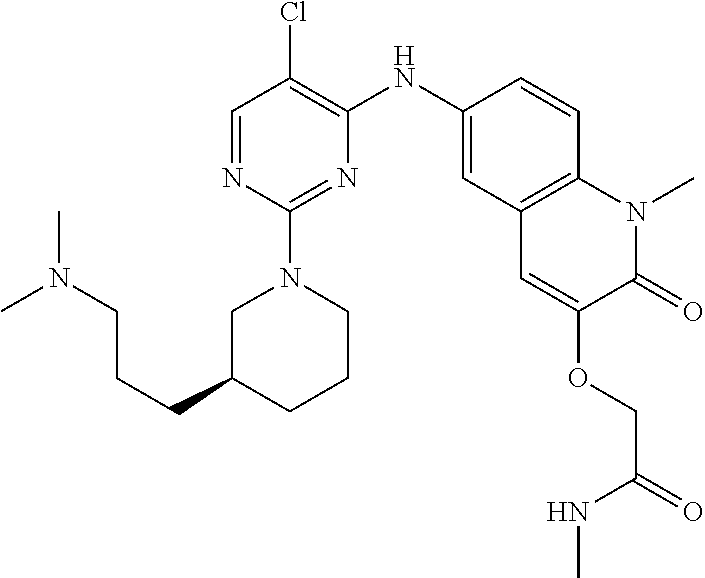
C1=NC(N2CC(CCCN(C)C)CCC2)=NC(NC2=CC3=C(C=C2)N(C)C(=O)C(OCC(=O)NC)=C3)=C1Cl
